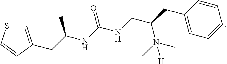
C1=C(CC(C)NC(=O)NCC(N(C)(C)[H])CC2=CC=CC=C2)C=CS1
